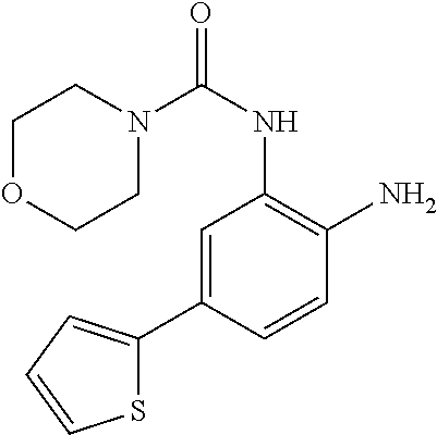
C1N(C(NC2=C(N)C=CC(C3=CC=CS3)=C2)=O)CCOC1
